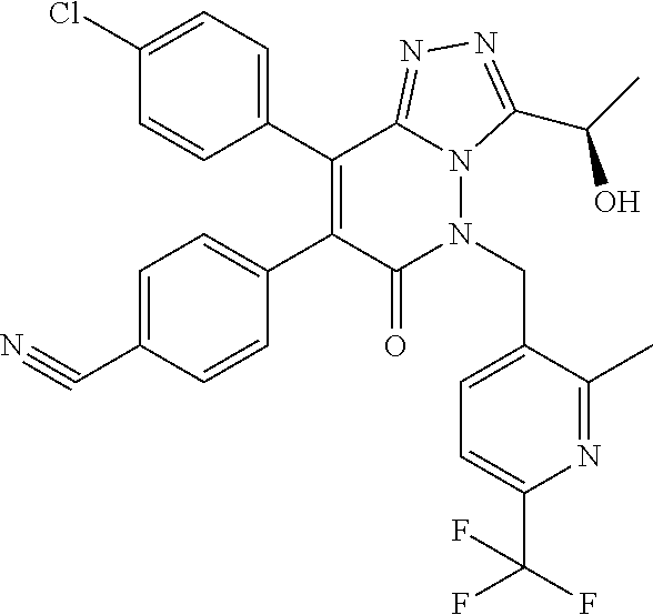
C1(Cl)=CC=C(C2=C(C3=CC=C(C#N)C=C3)C(=O)N(CC3=CC=C(C(F)(F)F)N=C3C)N3C2=NN=C3C(C)O)C=C1
